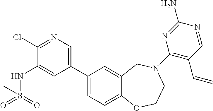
C1(Cl)=NC=C(C2=CC=C3C(=C2)CN(C2=C(C=C)C=NC(N)=N2)CCO3)C=C1NS(=O)(=O)C
